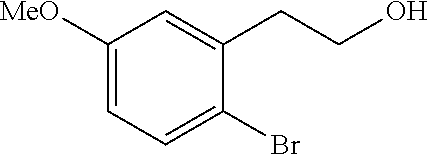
C1([MeO])=CC=C(Br)C(CCO)=C1
